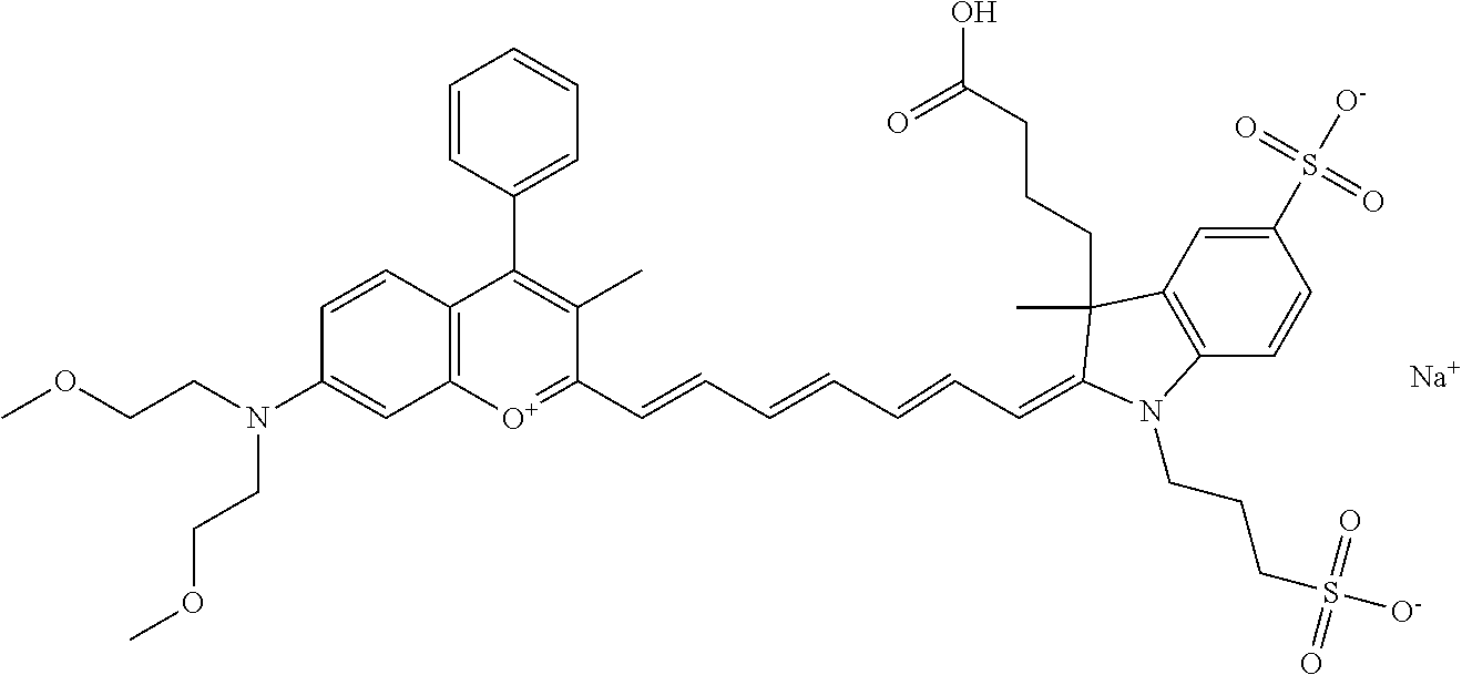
[Na].C12=C(C=CC(S([O-])(=O)=O)=C1)N(CCCS([O-])(=O)=O)C(=CC=CC=CC=CC1=[O+]C3=C(C(C4=CC=CC=C4)=C1C)C=CC(N(CCOC)CCOC)=C3)C2(CCCC(O)=O)C
